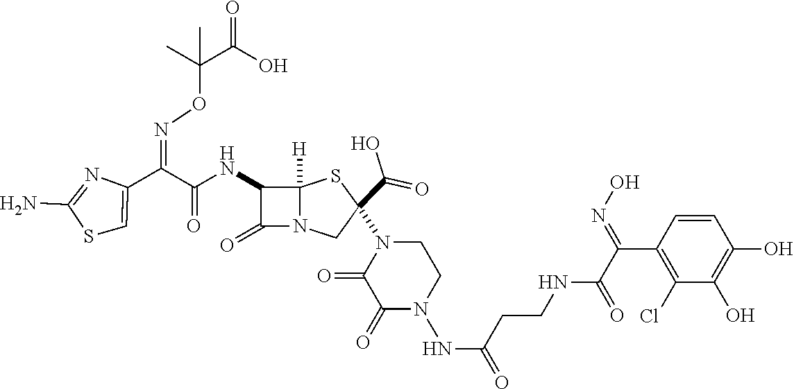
C(=O)(NC1C(=O)N2C1([H])SC(C(O)=O)(N1CCN(NC(CCNC(C(C3=C(Cl)C(O)=C(O)C=C3)=NO)=O)=O)C(=O)C1=O)C2)C(C1=CSC(N)=N1)=NOC(C(O)=O)(C)C
